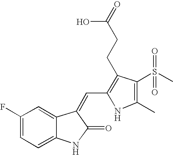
N1C(C=C2C(=O)NC3=CC=C(F)C=C32)=C(CCC(O)=O)C(S(C)(=O)=O)=C1C
